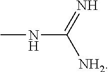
N(C(=N)[NH2])C
